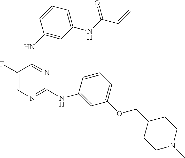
C1(NC2=CC(NC(C=C)=O)=CC=C2)=NC(NC2=CC(OCC3CCN(C)CC3)=CC=C2)=NC=C1F
